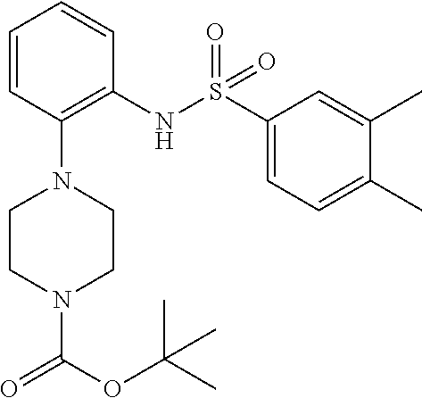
C1=CC(N2CCN(C(OC(C)(C)C)=O)CC2)=C(NS(C2=CC=C(C)C(C)=C2)(=O)=O)C=C1
